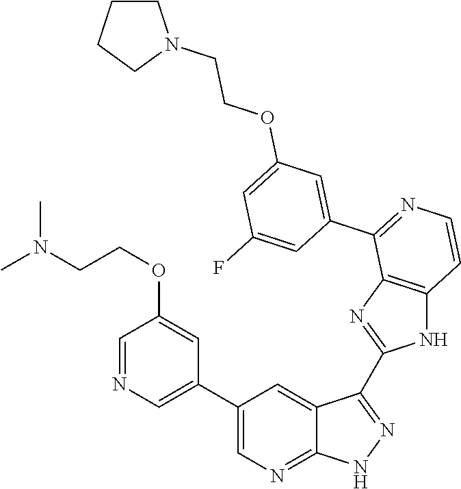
C1=NC=C(C2=CN=C3C(=C2)C(C2=NC4=C(N2)C=CN=C4C2=CC(OCCN4CCCC4)=CC(F)=C2)=NN3)C=C1OCCN(C)C
